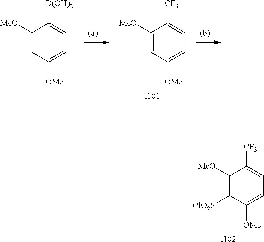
C1([MeO])=C([ClO2S])C([OMe])=CC=C1[CF3].[I102].C1([MeO])=CC([OMe])=CC=C1[CF3].[I101].C1([MeO])=CC([OMe])=CC=C1[B(OH)2]
